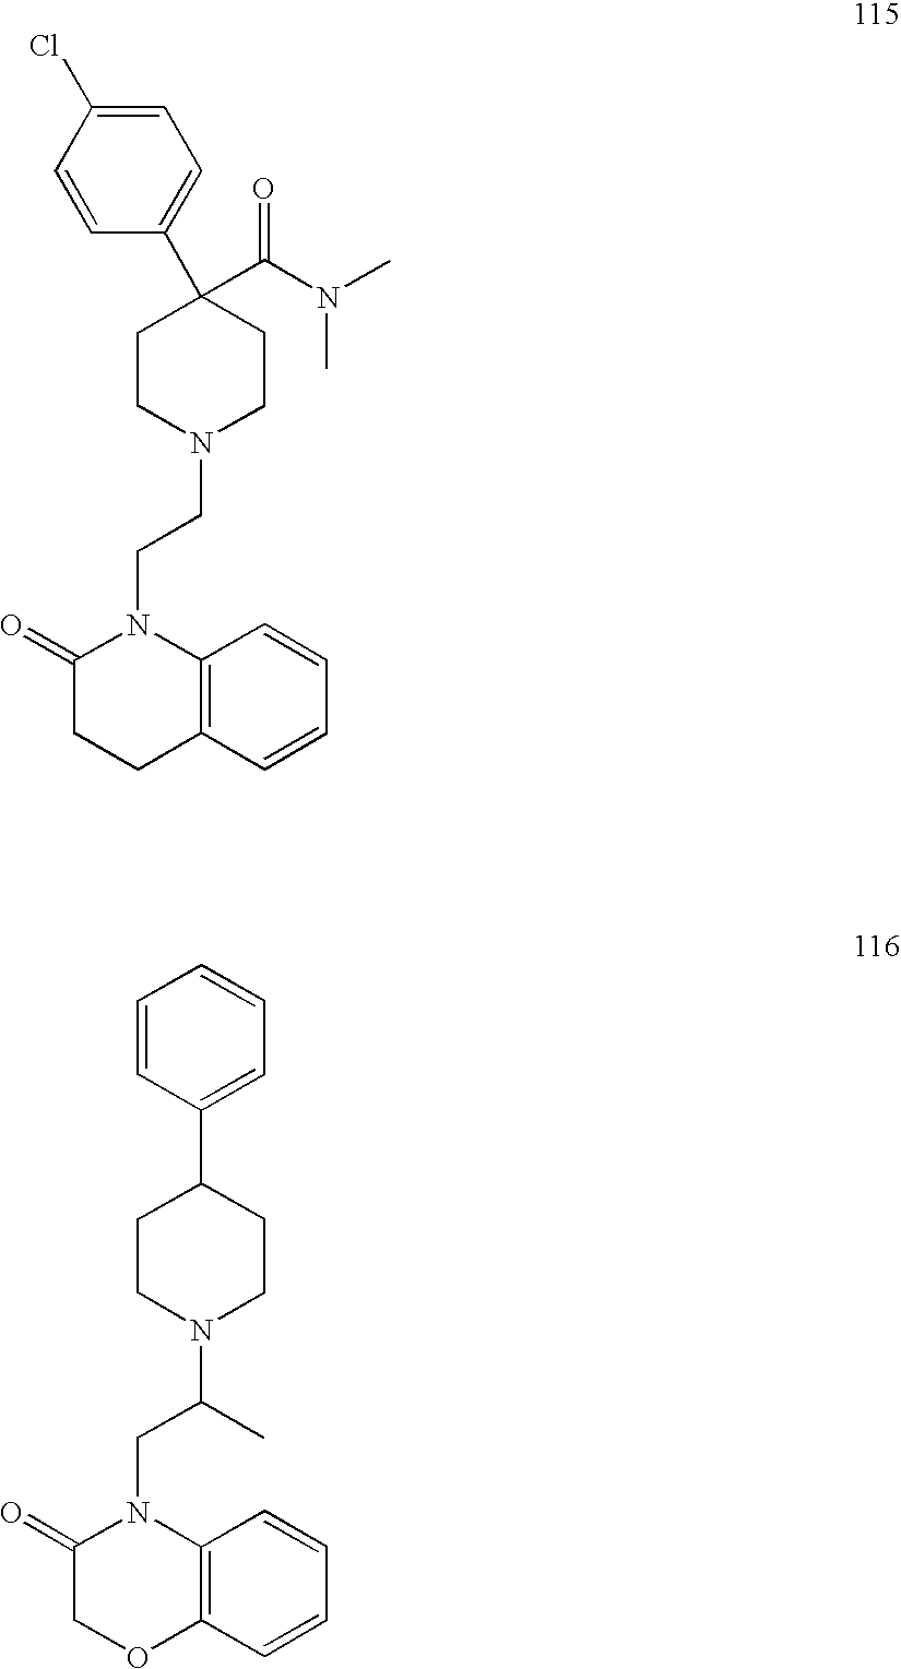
C12=C(C=CC=C1)CCC(=O)N2CCN1CCC(C2=CC=C(Cl)C=C2)(C(N(C)C)=O)CC1.C12=C(C=CC=C1)OCC(=O)N2CC(N1CCC(C2=CC=CC=C2)CC1)C
